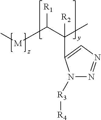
N1([R3][R4])N=NC=C1C(C)(C([M]C)[R1])[R2]
